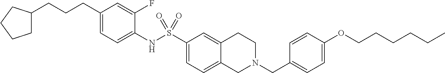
C1(CCCC2CCCC2)=CC=C(NS(C2=CC=C3C(=C2)CCN(CC2=CC=C(OCCCCCC)C=C2)C3)(=O)=O)C(F)=C1
